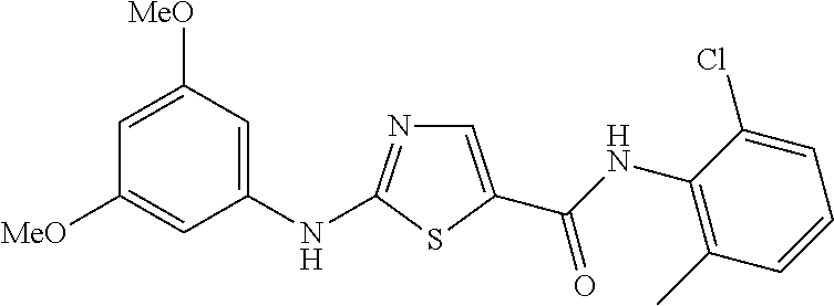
C1(NC2=NC=C(C(NC3=C(C)C=CC=C3Cl)=O)S2)=CC([MeO])=CC([MeO])=C1
